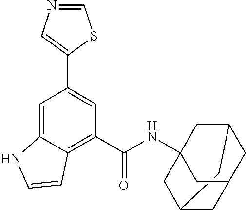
C1=C2C(=C(C(NC34CC5CC(CC(C3)C5)C4)=O)C=C1C1=CN=CS1)C=CN2
